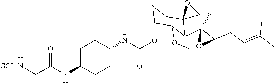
C1(NC(OC2CCC3(C(C4(C)OC4CC=C(C)C)C2OC)CO3)=O)CCC(NC(C[HGGL-N])=O)CC1
